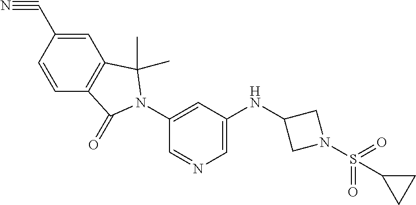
C1=CC(C#N)=CC2=C1C(=O)N(C1=CC(NC3CN(S(=O)(=O)C4CC4)C3)=CN=C1)C2(C)C
